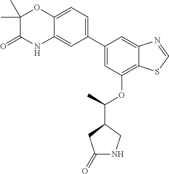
C1=C(C2=CC=C3C(=C2)NC(=O)C(C)(C)O3)C=C2C(=C1OC(C1CC(=O)NC1)C)SC=N2
